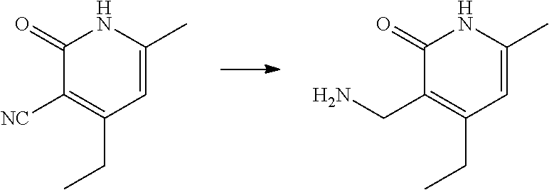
C1(=O)C(CN)=C(CC)C=C(C)N1.C1(=O)C([NC])=C(CC)C=C(C)N1
